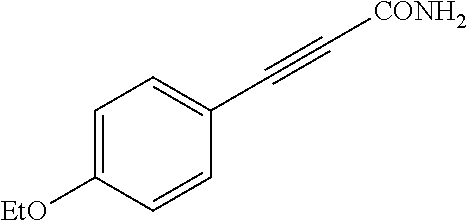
C1=C([EtO])C=CC(C#C[CONH2])=C1
